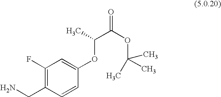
C1(F)=C(CN)C=CC(OC(C)C(OC(C)(C)C)=O)=C1
